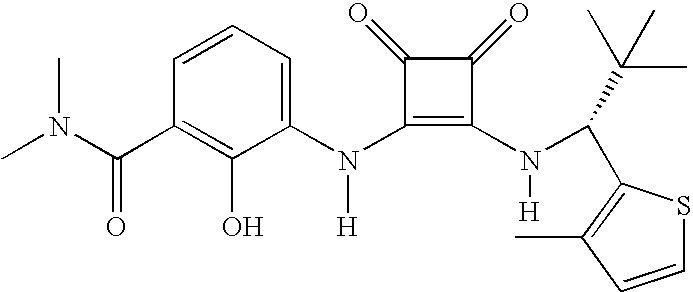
C(C1=C(O)C(N(C2=C(N(C(C(C)(C)C)C3=C(C)C=CS3)[H])C(=O)C2=O)[H])=CC=C1)(=O)N(C)C
